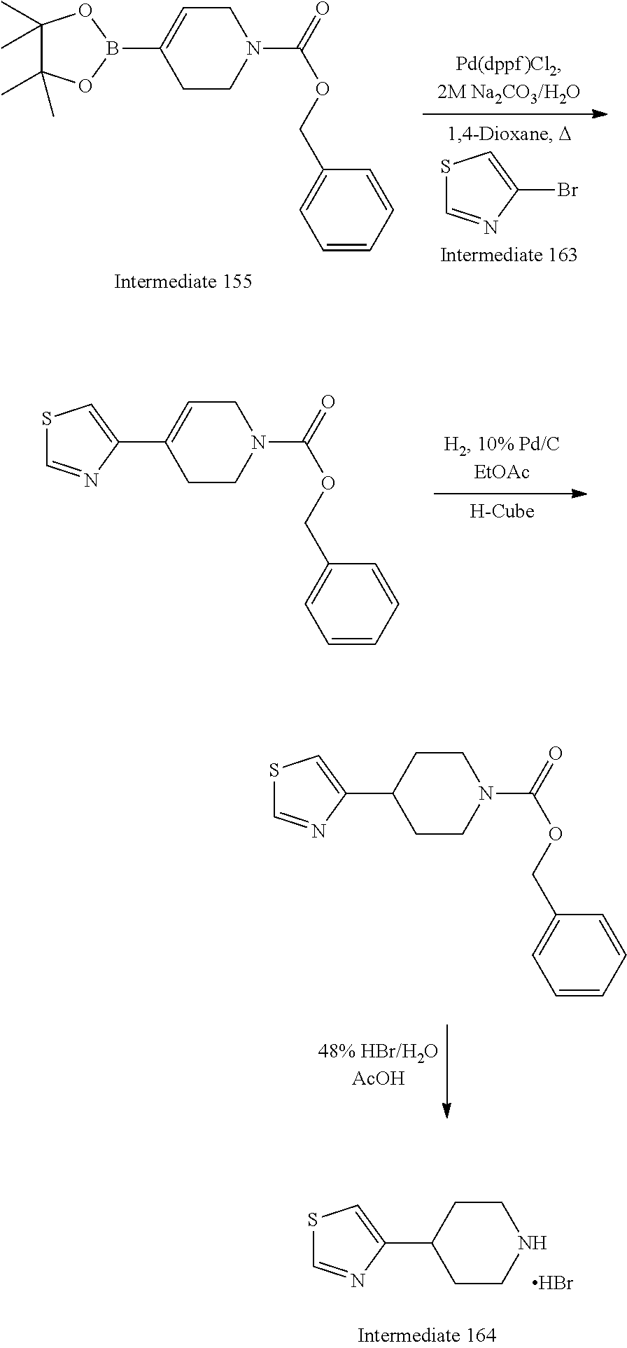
C1(C)(C)C(C)(C)OB(C2=CCN(C(=O)OCC3=CC=CC=C3)CC2)O1.S1C=NC(Br)=C1.S1C=NC(C2=CCN(C(=O)OCC3=CC=CC=C3)CC2)=C1.S1C=NC(C2CCN(C(=O)OCC3=CC=CC=C3)CC2)=C1.S1C=NC(C2CCNCC2)=C1.Br
